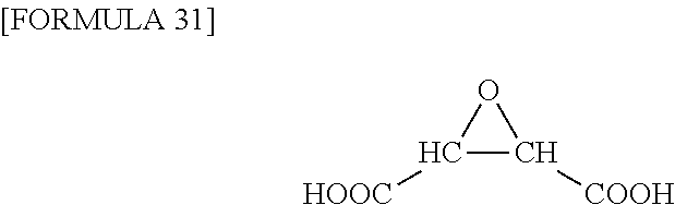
C1([HOOC])C([COOH])O1
